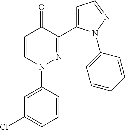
C1=C(N2N=C(C3=CC=NN3C3=CC=CC=C3)C(=O)C=C2)C=CC=C1Cl
